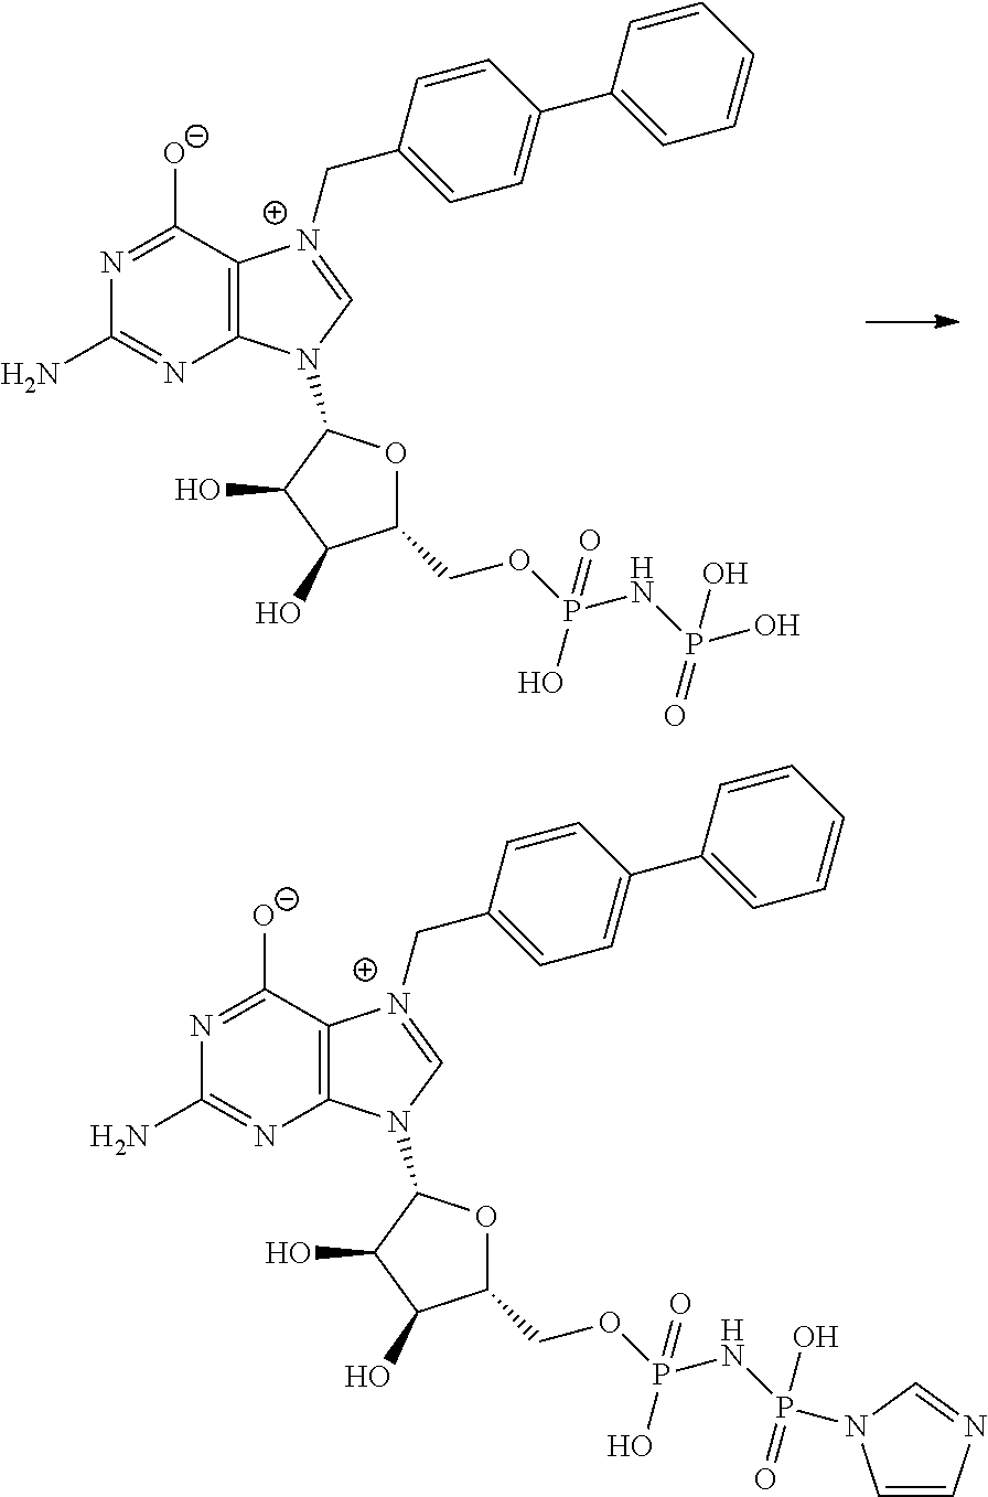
C12=C(C([O-])=NC(N)=N1)[N+](CC1=CC=C(C3=CC=CC=C3)C=C1)=CN2C1OC(COP(NP(O)(=O)O)(O)=O)C(O)C1O.C12=C(C([O-])=NC(N)=N1)[N+](CC1=CC=C(C3=CC=CC=C3)C=C1)=CN2C1OC(COP(NP(=O)(O)N2C=CN=C2)(O)=O)C(O)C1O
